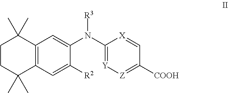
C12=C(C=C([R2])C(N(C3=[Y][Z]=C([COOH])C=[X]3)[R3])=C1)C(C)(C)CCC2(C)C
